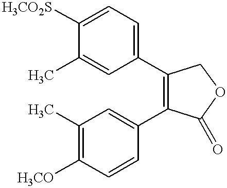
C1=C(C)C([H3CO2S])=CC=C1C1=C(C2=CC(C)=C([H3CO])C=C2)C(=O)OC1
